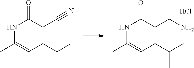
N1C(C)=CC(C(C)C)=C(C#N)C1=O.N1C(C)=CC(C(C)C)=C(CN)C1=O.Cl
